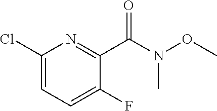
C1(Cl)=CC=C(F)C(C(N(OC)C)=O)=N1
